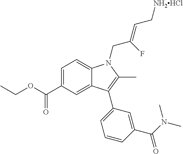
C1=C(C(OCC)=O)C=C2C(=C1)N(CC(F)=CC[NH2HCl])C(C)=C2C1=CC=CC(C(N(C)C)=O)=C1
